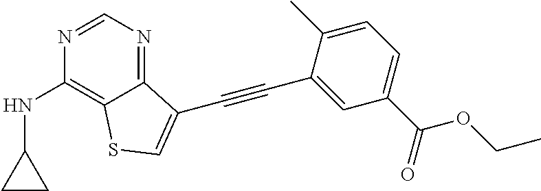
C1=NC(NC2CC2)=C2C(=N1)C(C#CC1=CC(C(=O)OCC)=CC=C1C)=CS2
